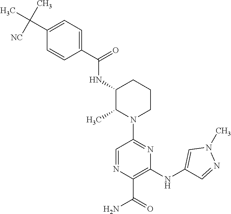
C1=CC(C(=O)NC2C(C)N(C3=NC(NC4=CN(C)N=C4)=C(C(=O)N)N=C3)CCC2)=CC=C1C(C)(C)[NC]
